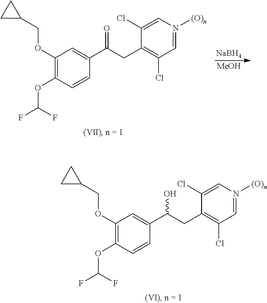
C1(OCC2CC2)=C(OC(F)F)C=CC(C(CC2=C(Cl)C=N([(O)n])C=C2Cl)=O)=C1.[NaBH4].[MeOH].C1(OCC2CC2)=C(OC(F)F)C=CC(C(CC2=C(Cl)C=N([(O)n])C=C2Cl)O)=C1
